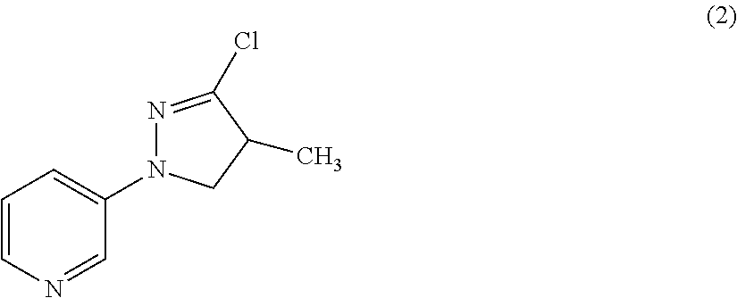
C1=CN=CC(N2N=C(Cl)C(C)C2)=C1
